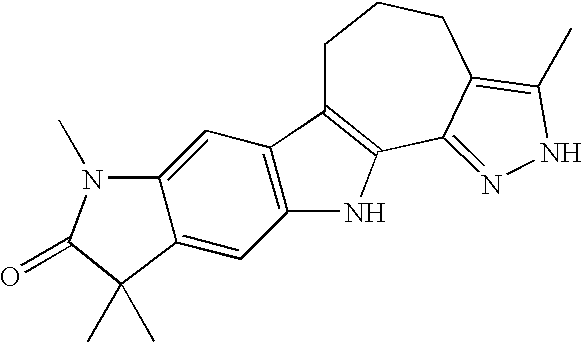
C1C2=C(C3=NNC(C)=C3CC1)NC1=C2C=C2C(=C1)C(C)(C)C(=O)N2C
